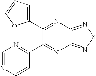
C1=NC=CC(C2=NC3=NSN=C3N=C2C2=CC=CO2)=N1
